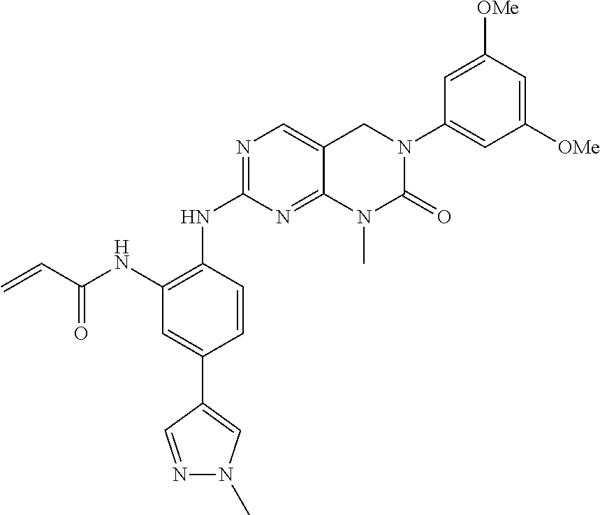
C12=NC(NC3=C(NC(C=C)=O)C=C(C4=CN(C)N=C4)C=C3)=NC=C1CN(C1=CC([OMe])=CC([OMe])=C1)C(=O)N2C
